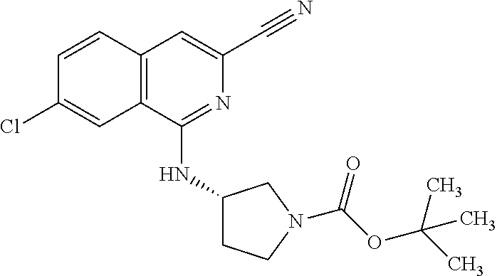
C1=CC2=C(C=C1Cl)C(NC1CCN(C(OC(C)(C)C)=O)C1)=NC(C#N)=C2
